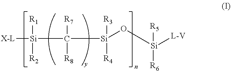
[X-L][Si]([R1])([R2])C([R8])([R7])[Si]([R3])([R4])O[Si]([R5])([R6])[L-V]
